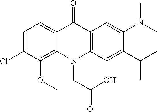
C12=CC=C(Cl)C(OC)=C1N(CC(=O)O)C1=C(C2=O)C=C(N(C)C)C(C(C)C)=C1
